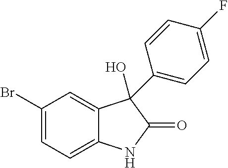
C1=C(Br)C=C2C(=C1)NC(=O)C2(O)C1=CC=C(F)C=C1
